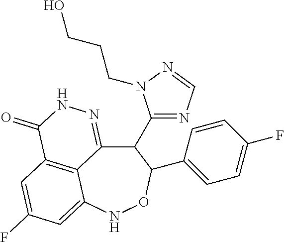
C12=C3C=C(F)C=C1NOC(C1=CC=C(F)C=C1)C(C1=NC=NN1CCCO)C2=NNC3=O
